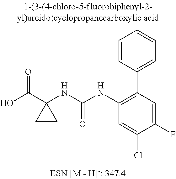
OC(C1(NC(NC2=C(C3=CC=CC=C3)C=C(F)C(Cl)=C2)=O)CC1)=O
